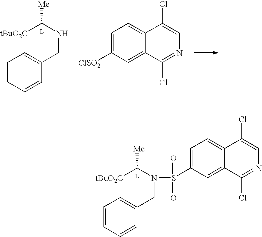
N(C([Me])[tBuO2C])(S(C1=CC=C2C(=C1)C(Cl)=NC=C2Cl)(=O)=O)CC1=CC=CC=C1.C1=C([ClSO2])C=C2C(=C1)C(Cl)=CN=C2Cl.N(C([Me])[tBuO2C])CC1=CC=CC=C1
